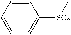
C1=CC=C([SO2]C)C=C1
